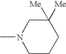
CN1CCCC([Me])([Me])C1
